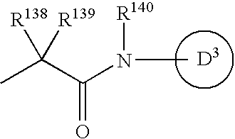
[D3].CC(C(=O)N([R140])C)([R138])[R139]
